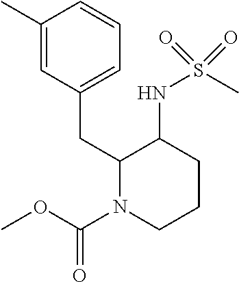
CC1=CC(CC2N(C(OC)=O)CCCC2NS(C)(=O)=O)=CC=C1
